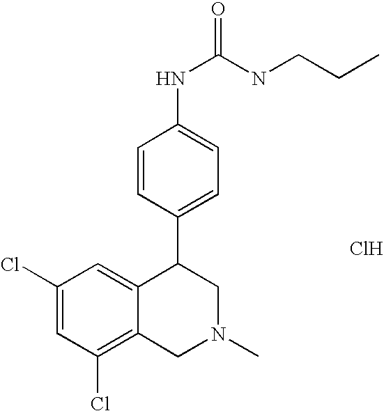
C1(Cl)=C2C(=CC(Cl)=C1)C(C1=CC=C(NC(NCCC)=O)C=C1)CN(C)C2.Cl
